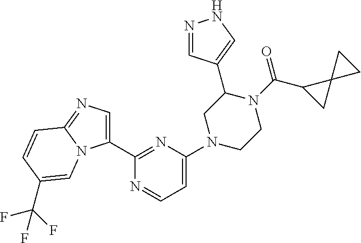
N1=CC(C2CN(C3=CC=NC(C4=CN=C5N4C=C(C(F)(F)F)C=C5)=N3)CCN2C(=O)C2CC23CC3)=CN1
